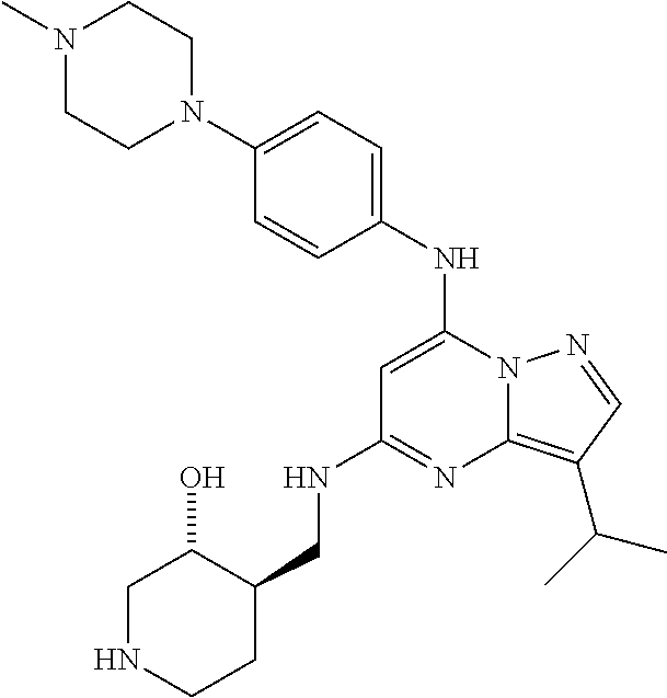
C1(NC2=CC(NCC3C(O)CNCC3)=NC3=C(C(C)C)C=NN23)=CC=C(N2CCN(C)CC2)C=C1
